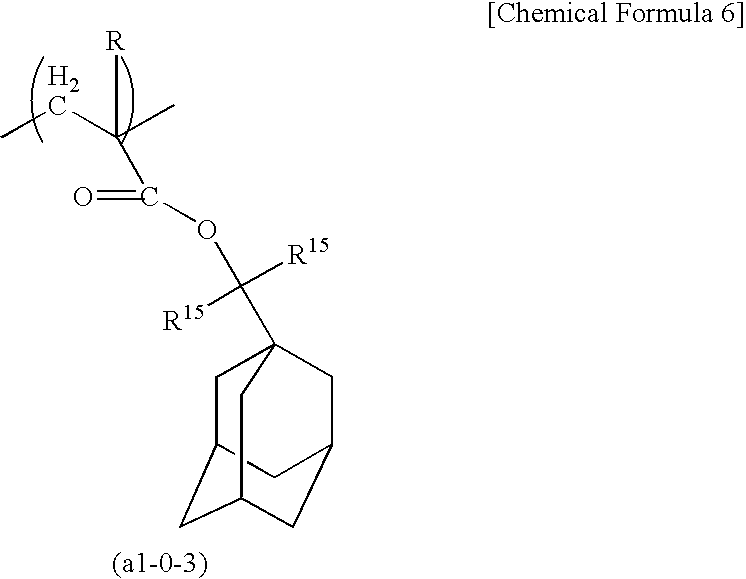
C1C2CC3CC(CC1(C(OC(C(CC)(C)[R])=O)([R15])[R15])C3)C2
